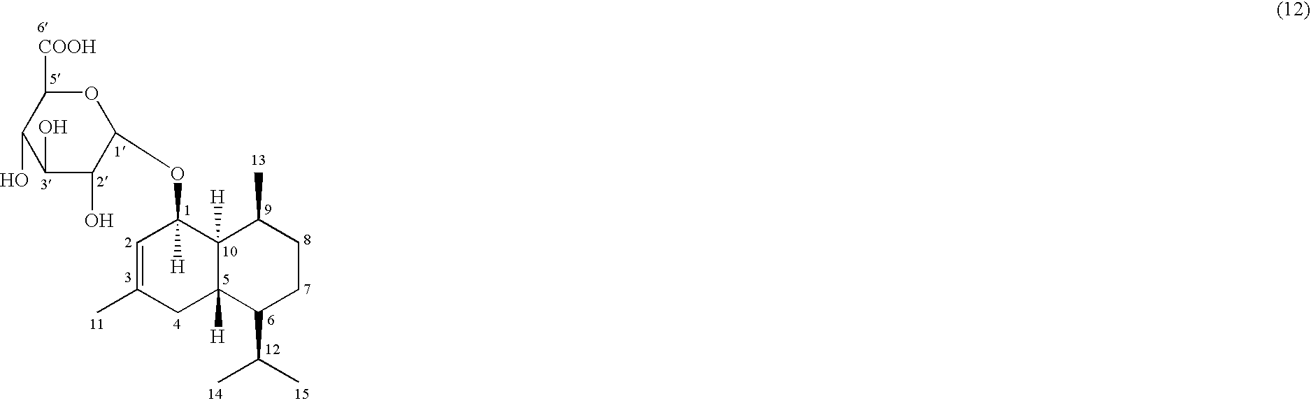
C1(OC2([H])C=C(C)CC3([H])C2([H])C(C)CCC3C(C)C)OC([COOH])C(O)C(O)C1O
